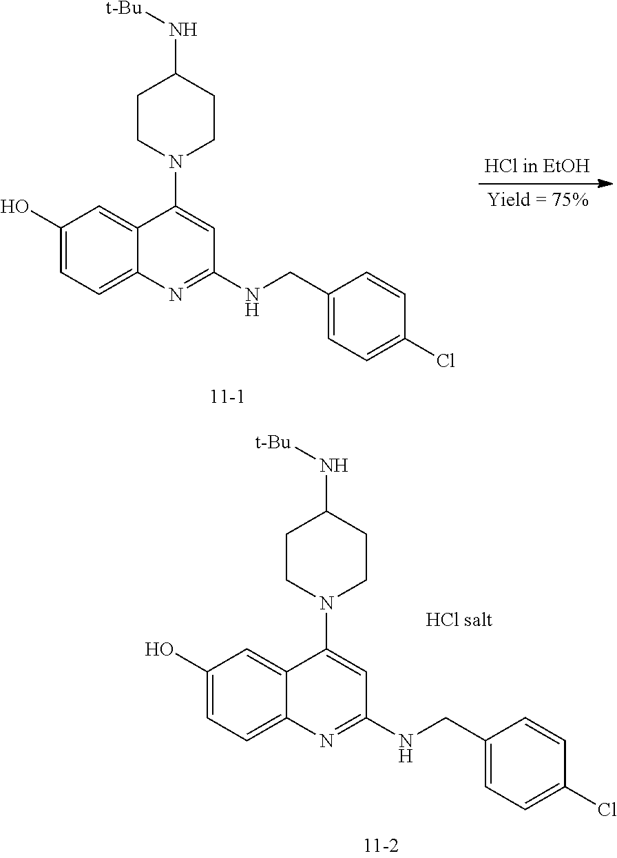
C1(O)=CC=C2C(=C1)C(N1CCC(N[t-Bu])CC1)=CC(NCC1=CC=C(Cl)C=C1)=N2.C1(O)=CC=C2C(=C1)C(N1CCC(N[t-Bu])CC1)=CC(NCC1=CC=C(Cl)C=C1)=N2
